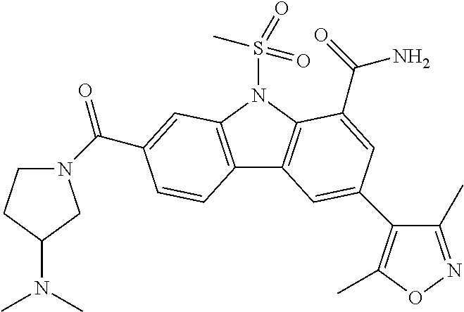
C12=C(N(S(C)(=O)=O)C3=C1C=C(C1=C(C)ON=C1C)C=C3C(=O)N)C=C(C(=O)N1CCC(N(C)C)C1)C=C2
